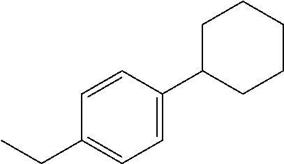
C1=CC(CC)=CC=C1C1CCCCC1
